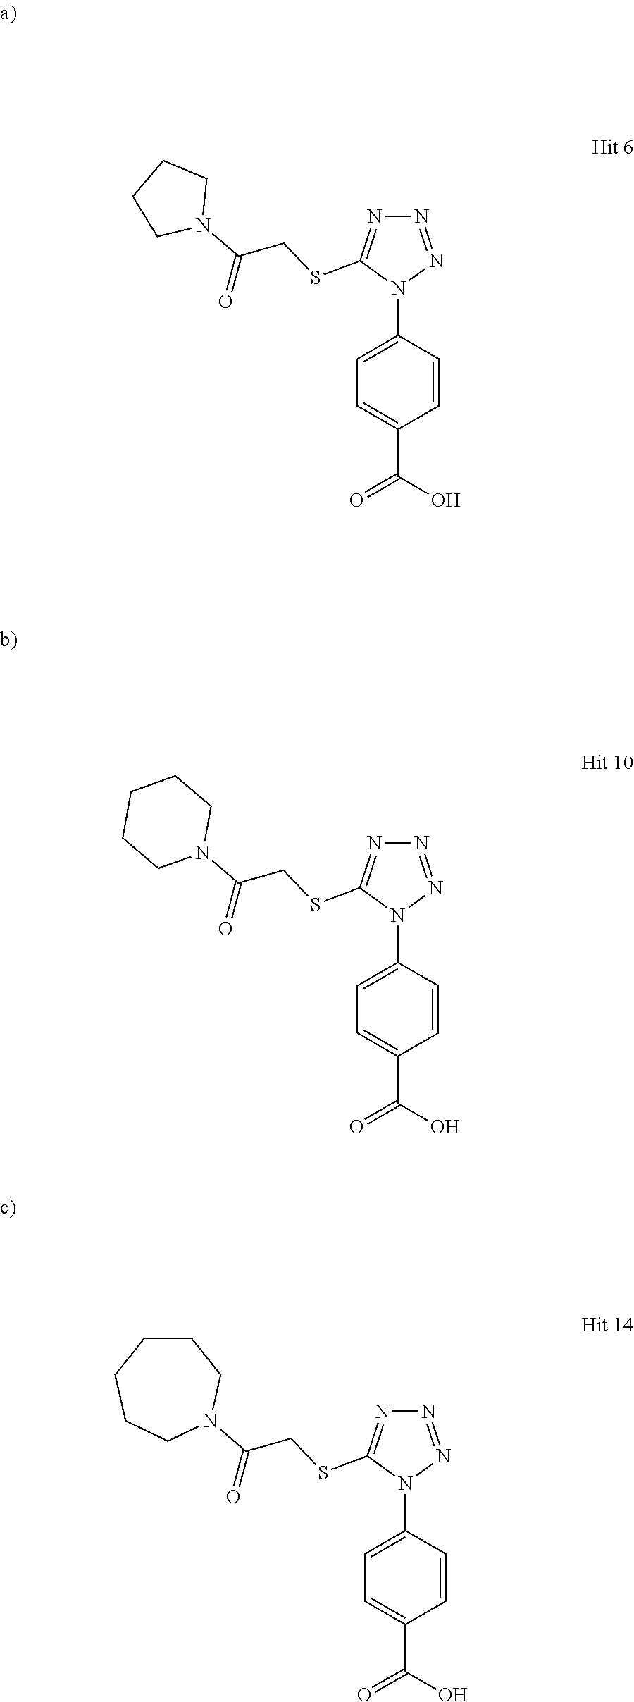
C1=C(C(O)=O)C=CC(N2C(SCC(N3CCCC3)=O)=NN=N2)=C1.C1=C(C(O)=O)C=CC(N2C(SCC(N3CCCCC3)=O)=NN=N2)=C1.C1=C(C(O)=O)C=CC(N2C(SCC(=O)N3CCCCCC3)=NN=N2)=C1
